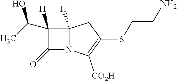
C1(=O)N2C([H])(C1(C(C)O)[H])CC(SCCN)=C2[CO2H]
